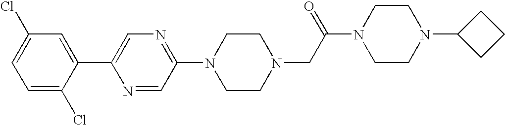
C1=C(Cl)C(C2=CN=C(N3CCN(CC(N4CCN(C5CCC5)CC4)=O)CC3)C=N2)=CC(Cl)=C1
